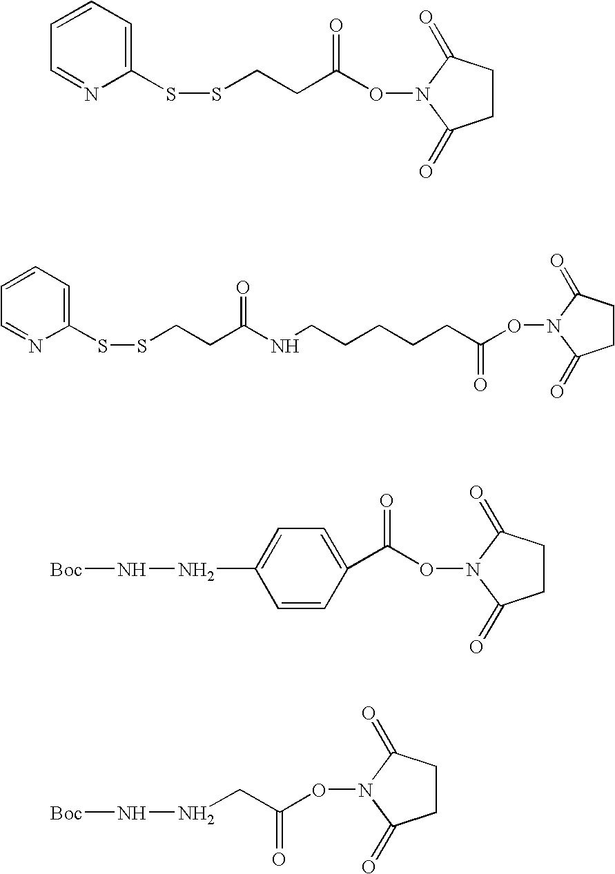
C1(SSCCC(ON2C(=O)CCC2=O)=O)=CC=CC=N1.C1(SSCCC(NCCCCCC(ON2C(=O)CCC2=O)=O)=O)=CC=CC=N1.C1(C(ON2C(=O)CCC2=O)=O)=CC=C(NN[Boc])C=C1.N(N[Boc])CC(=O)ON1C(=O)CCC1=O
